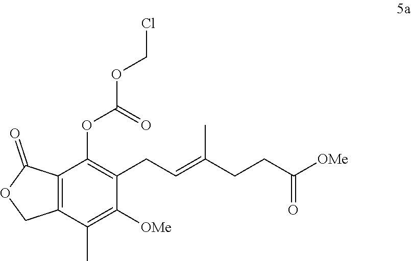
C(=C(C)CCC(=O)[OMe])CC1=C(OC(OCCl)=O)C2=C(C(C)=C1[OMe])COC2=O
